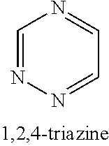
C1=NN=CC=N1
